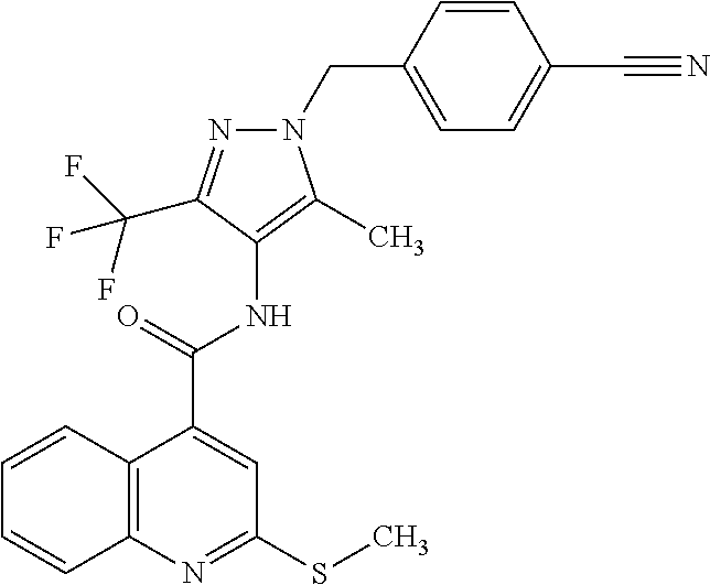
C(C1=CC=C(CN2N=C(C(F)(F)F)C(NC(C3=CC(SC)=NC4=C3C=CC=C4)=O)=C2C)C=C1)#N
